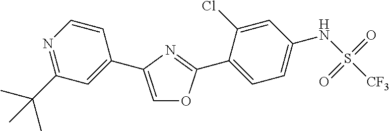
C1=C(C2=CC(C(C)(C)C)=NC=C2)N=C(C2=CC=C(NS([CF3])(=O)=O)C=C2Cl)O1
